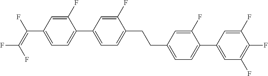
C(C1=CC=C(C2=CC(F)=C(F)C(F)=C2)C(F)=C1)CC1=CC=C(C2=CC=C(C(=C(F)F)F)C=C2F)C=C1F
